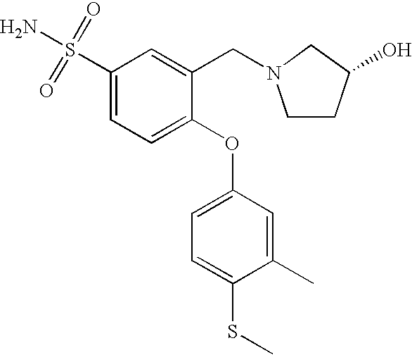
C1(S(N)(=O)=O)=CC=C(OC2=CC=C(SC)C(C)=C2)C(CN2CCC(O)C2)=C1
